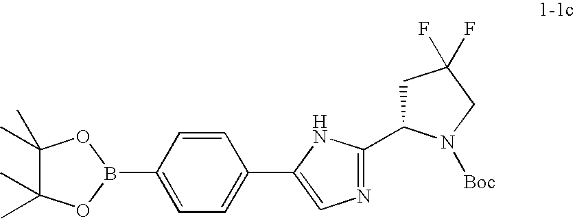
C1=CC(B2OC(C)(C)C(C)(C)O2)=CC=C1C1=CN=C(C2CC(F)(F)CN2[Boc])N1
